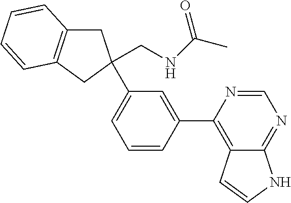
C1(C2(CNC(C)=O)CC3=C(C2)C=CC=C3)=CC=CC(C2=C3C(=NC=N2)NC=C3)=C1
